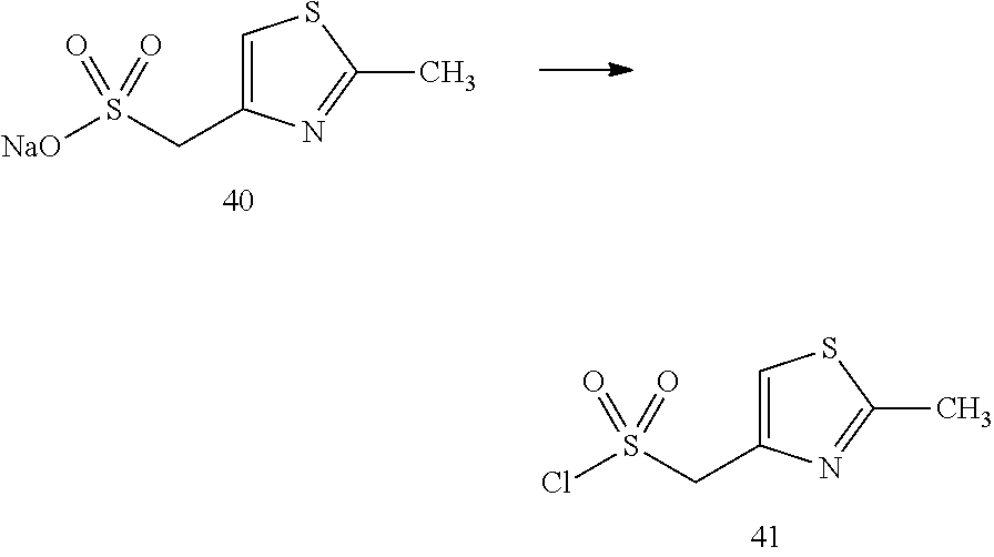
C1=C(CS(Cl)(=O)=O)N=C(C)S1.C1=C(CS([NaO])(=O)=O)N=C(C)S1
